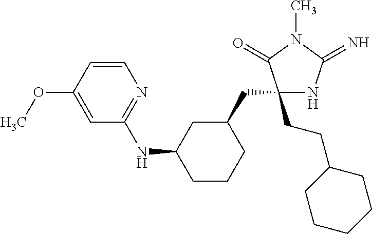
C1(CCC2CCCCC2)(CC2CC(NC3=NC=CC(OC)=C3)CCC2)NC(=N)N(C)C1=O
